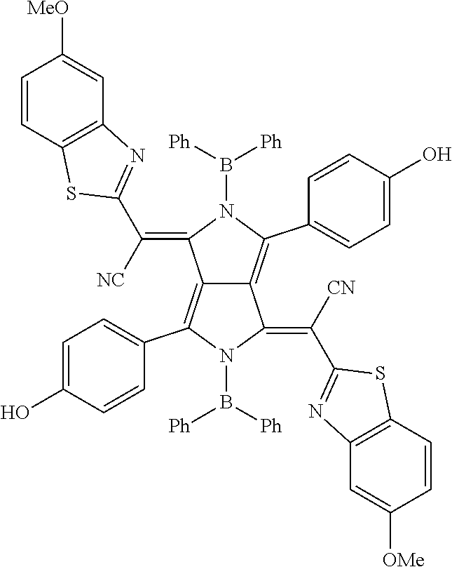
C1(C2=CC=C(O)C=C2)=C2C(=C(C3=CC=C(O)C=C3)N(B([Ph])[Ph])C2=C([CN])C2=NC3=C(C=CC([OMe])=C3)S2)C(=C([NC])C2=NC3=C(C=CC([MeO])=C3)S2)N1B([Ph])[Ph]
